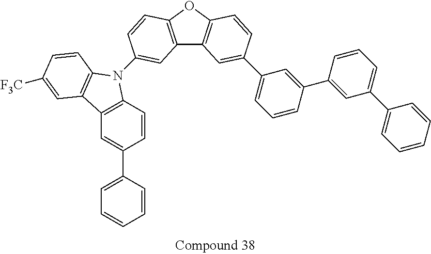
C1=CC2=C(C=C1C1=CC=CC=C1)C1=C(C=CC([F3C])=C1)N2C1=CC2=C(OC3=C2C=C(C2=CC=CC(C4=CC(C5=CC=CC=C5)=CC=C4)=C2)C=C3)C=C1
